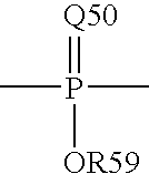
CP(=[Q50])([OR59])C
